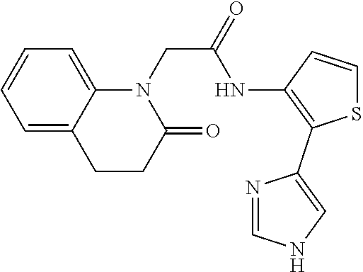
N1(CC(=O)NC2=C(C3=CNC=N3)SC=C2)C2=CC=CC=C2CCC1=O
